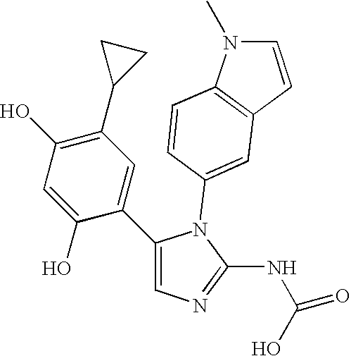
C1(C2=CC(C3CC3)=C(O)C=C2O)=CN=C(NC(=O)O)N1C1=CC2=C(C=C1)N(C)C=C2
